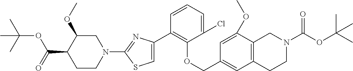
C1(C2=C(OCC3=CC4=C(C(OC)=C3)CN(C(OC(C)(C)C)=O)CC4)C(Cl)=CC=C2)=CSC(N2CC(OC)C(C(=O)OC(C)(C)C)CC2)=N1
